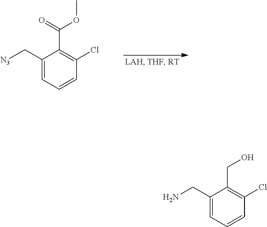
C1(C[N3])=CC=CC(Cl)=C1C(=O)OC.C1(CN)=CC=CC(Cl)=C1CO
